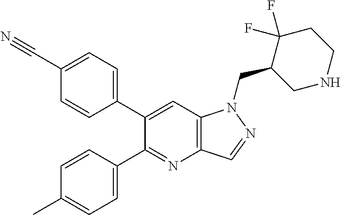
C1(C#N)=CC=C(C2=CC3=C(N=C2C2=CC=C(C)C=C2)C=NN3CC2CNCCC2(F)F)C=C1
